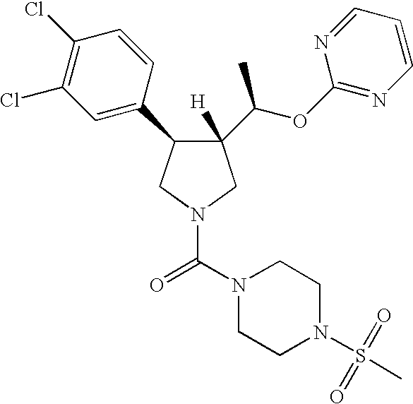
C1(C(OC2=NC=CC=N2)C)([H])C(C2=CC(Cl)=C(Cl)C=C2)CN(C(N2CCN(S(C)(=O)=O)CC2)=O)C1
